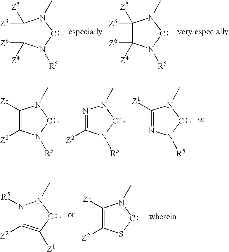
C1([Z3])([Z5])C([Z6])([Z4])N([R5])CN1C.C(N(CN(C([Z6])[Z4])[R5])C)([Z3])[Z5].C1([Z1])=C([Z2])N([R5])CN1C.N1=C([Z2])N([R5])CN1C.C1([Z1])=NN([R5])CN1C.C1([Z1])=C([Z2])SCN1C.N1([R5])C([Z2])=C([Z1])CN1C
